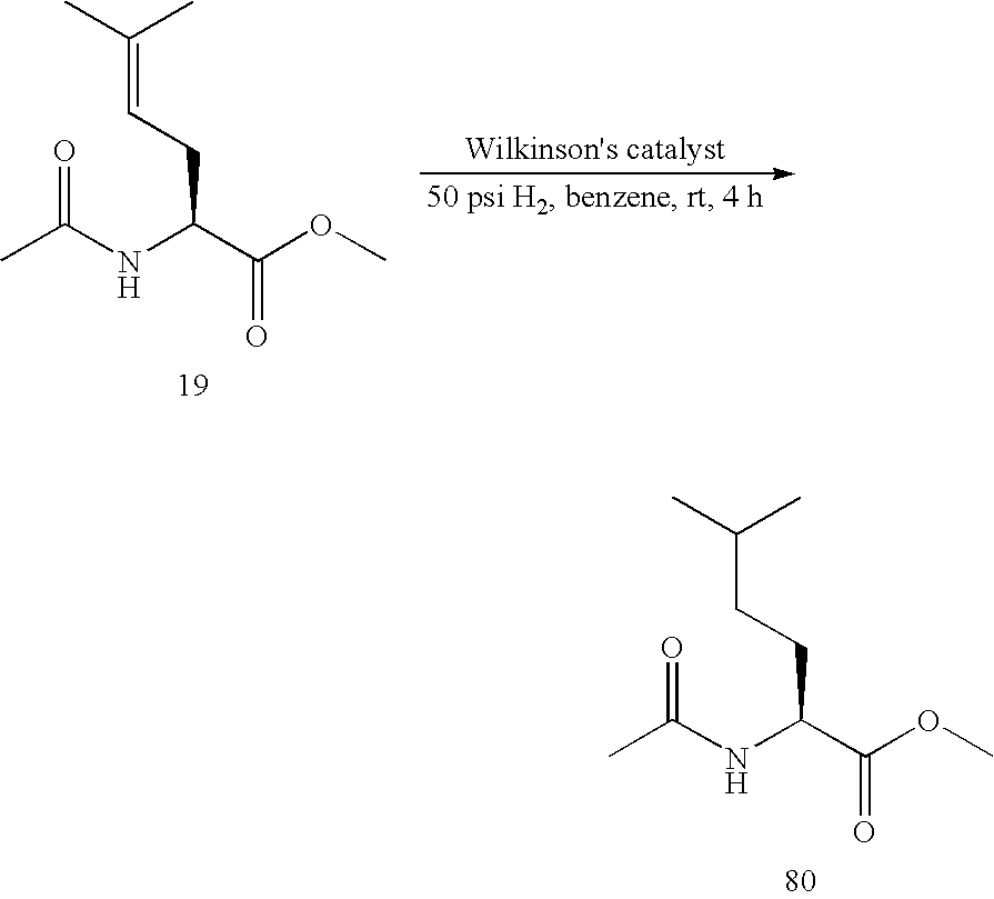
CC(NC(C(OC)=O)CCC(C)C)=O.CC(NC(C(OC)=O)CC=C(C)C)=O
